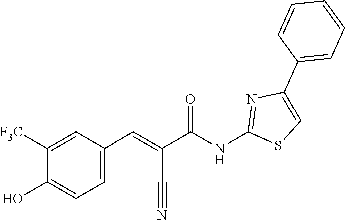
C1=CC=C(C2=CSC(NC(C(C#N)=CC3=CC=C(O)C([F3C])=C3)=O)=N2)C=C1
